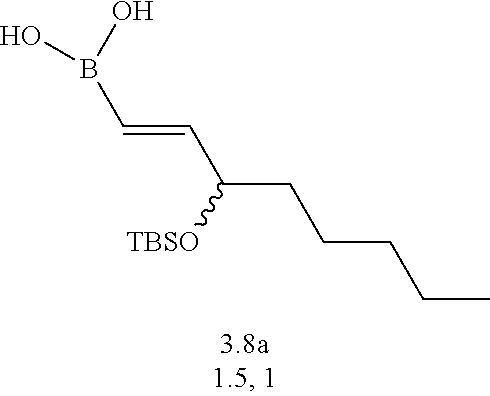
OB(C=CC(CCCCC)[TBSO])O
